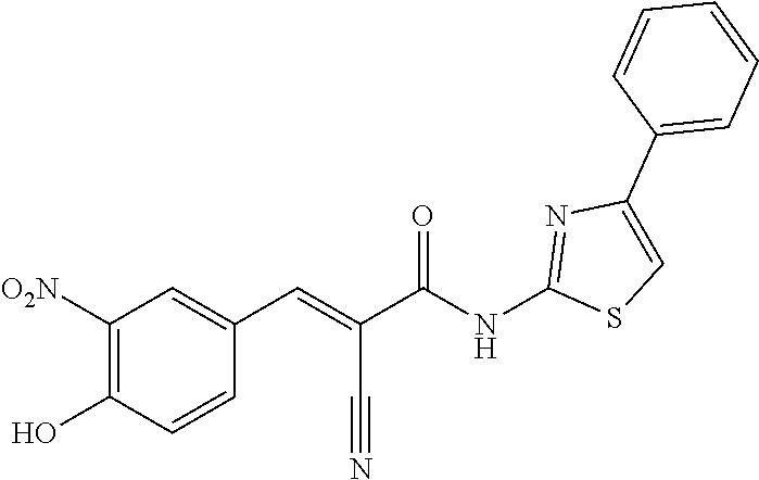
C1=CC=C(C2=CSC(NC(C(=CC3=CC([O2N])=C(O)C=C3)C#N)=O)=N2)C=C1
